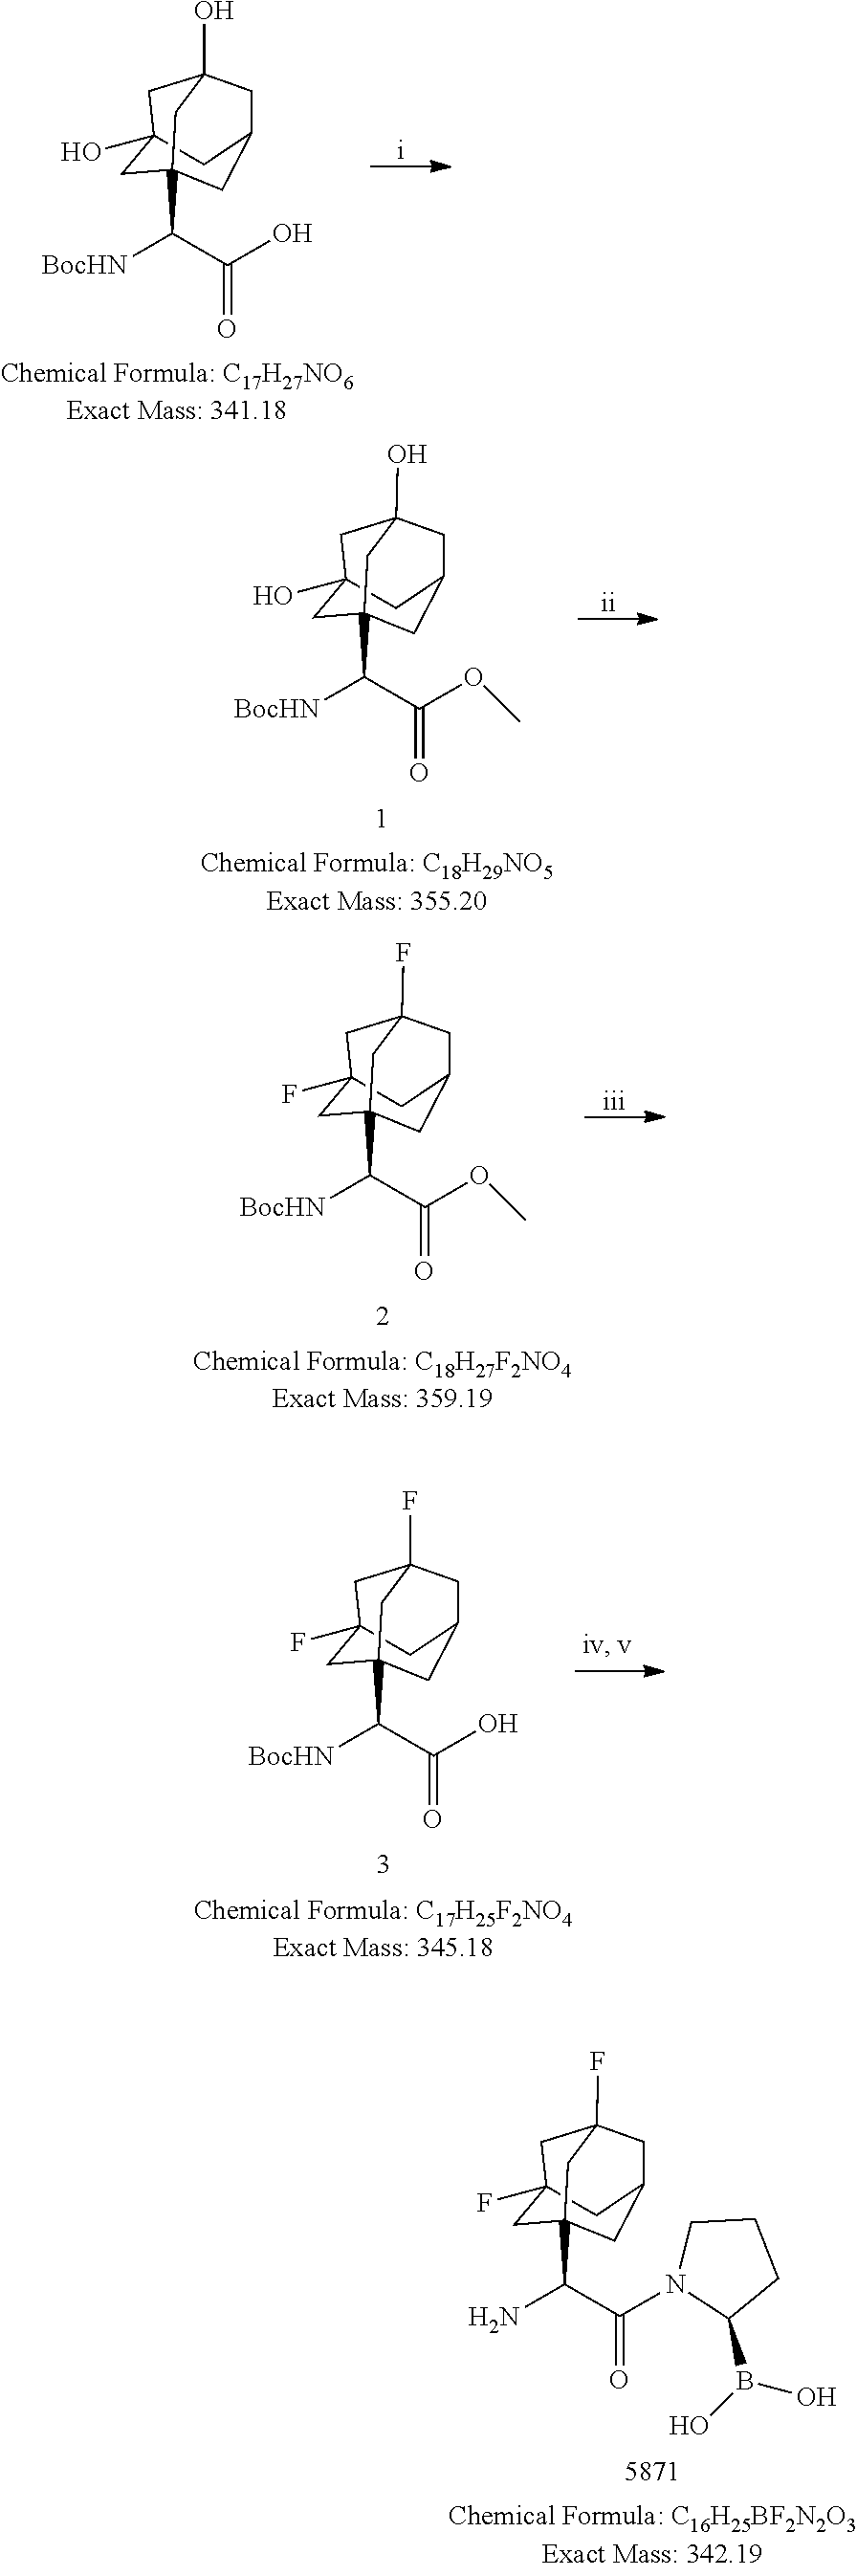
C1C2(O)CC3(C([BocHN])C(O)=O)CC(CC1(O)C3)C2.C1C2(O)CC3(C([BocHN])C(OC)=O)CC(CC1(O)C3)C2.C1C2(F)CC3(C(N)C(N4C(B(O)O)CCC4)=O)CC(CC1(F)C3)C2.C1C2(F)CC3(C([BocHN])C(OC)=O)CC(CC1(F)C3)C2.C1C2(F)CC3(C([BocHN])C(=O)O)CC(CC1(F)C3)C2
